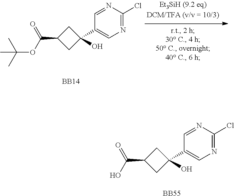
N1=C(Cl)N=CC(C2(O)CC(C(OC(C)(C)C)=O)C2)=C1.[BB14].N1=C(Cl)N=CC(C2(O)CC(C(O)=O)C2)=C1.[BB55]
